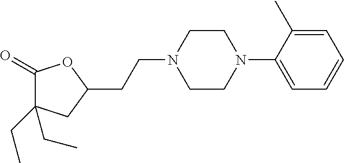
C1(=O)C(CC)(CC)CC(CCN2CCN(C3=CC=CC=C3C)CC2)O1
